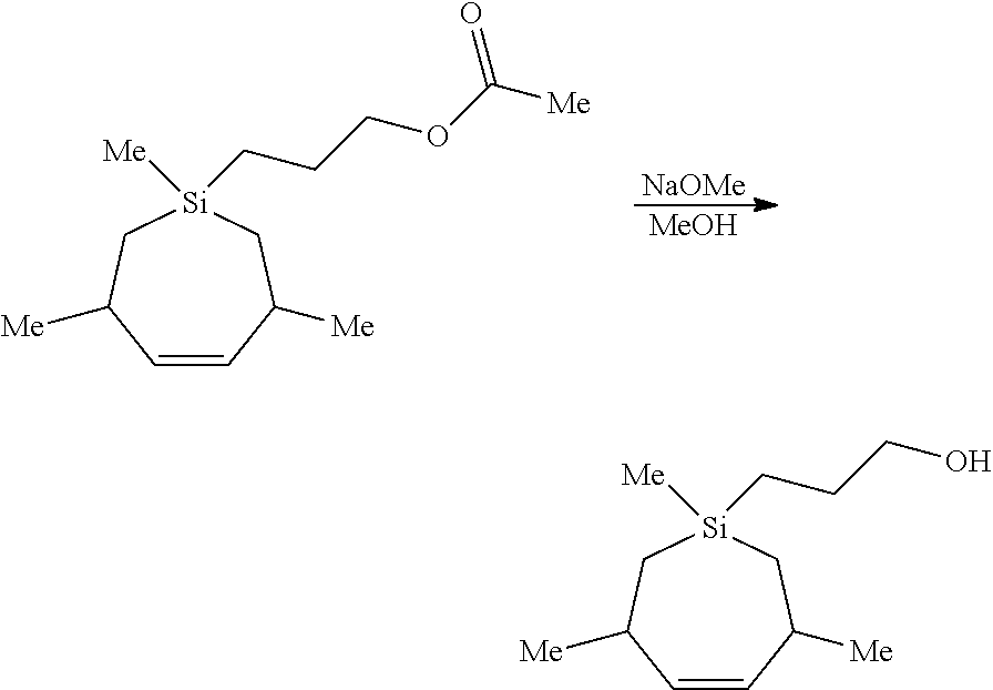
[NaOMe].[MeOH].C1=CC([Me])C[Si]([Me])(CCCOC([Me])=O)CC1[Me].C1=CC([Me])C[Si]([Me])(CCCO)CC1[Me]
